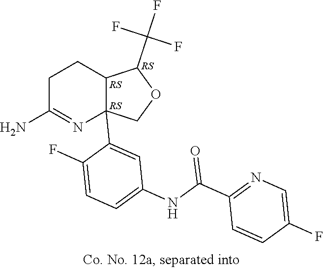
C1C(N)=NC2(C3=CC(NC(C4=NC=C(F)C=C4)=O)=CC=C3F)C(C1)C(C(F)(F)F)OC2
